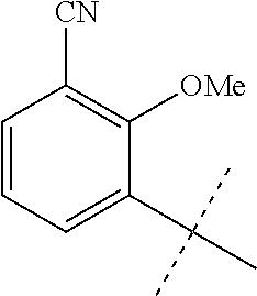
C1=CC=C(C(C)(C)C)C([OMe])=C1[CN]
